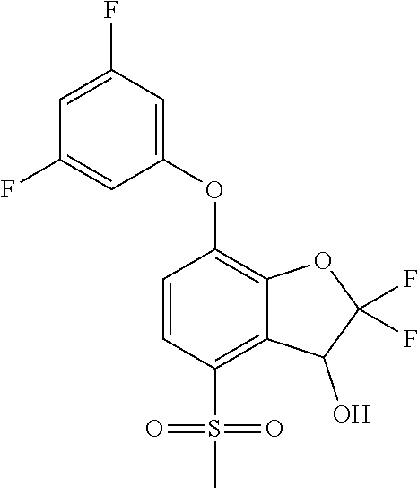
C1=CC(S(C)(=O)=O)=C2C(=C1OC1=CC(F)=CC(F)=C1)OC(F)(F)C2O
